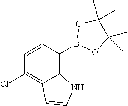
C1=CC(B2OC(C)(C)C(C)(C)O2)=C2C(=C1Cl)C=CN2
